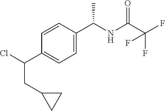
C1(C(Cl)CC2CC2)=CC=C(C(NC(=O)C(F)(F)F)C)C=C1
